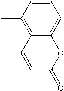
C1=CC(C)=C2C(=C1)OC(=O)C=C2
